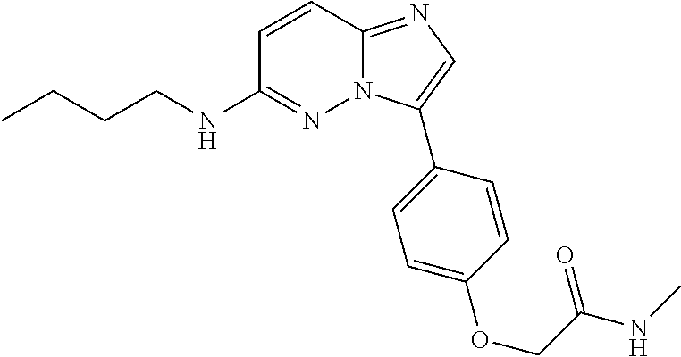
C1=CC2=NC=C(C3=CC=C(OCC(NC)=O)C=C3)N2N=C1NCCCC
